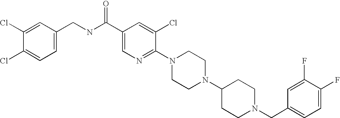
C1(F)=CC=C(CN2CCC(N3CCN(C4=NC=C(C(NCC5=CC=C(Cl)C(Cl)=C5)=O)C=C4Cl)CC3)CC2)C=C1F
